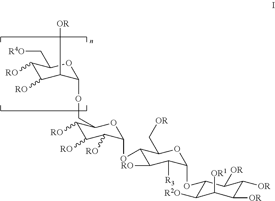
C1([RO])C([RO])C([OR])C(OCC2C([RO])C([RO])C([RO])C(OC3C([RO])C([R3])C(OC4C([R2O])C([OR1])C([OR])C([OR])C4[OR])OC3C[OR])O2)OC1C[R4O]
